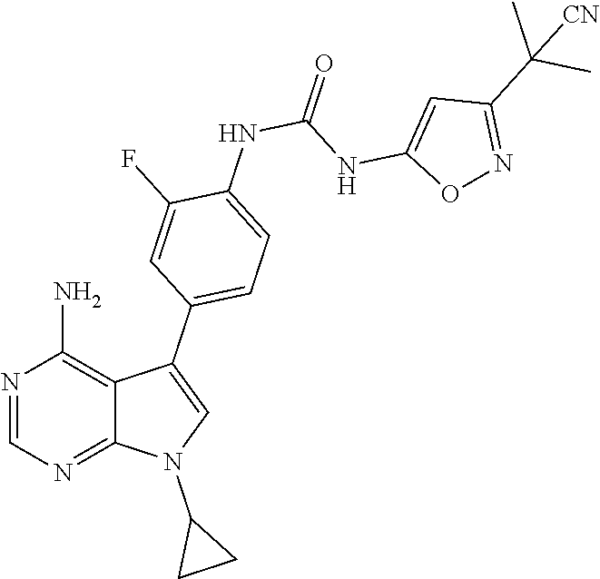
C1=NC(N)=C2C(C3=CC=C(NC(NC4=CC(C(C)(C)[CN])=NO4)=O)C(F)=C3)=CN(C3CC3)C2=N1
